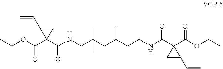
C(OC(C1(C(NCC(CC(CCNC(C2(C(OCC)=O)CC2C=C)=O)C)(C)C)=O)CC1C=C)=O)C
